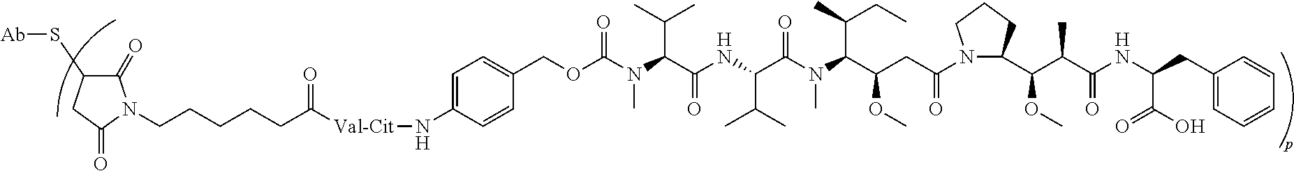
C(N(C(C(NC(C(N(C(C(CC(N1C(C(C(C(NC(CC2=CC=CC=C2)C(O)=O)=O)C)OC)CCC1)=O)OC)C(CC)C)C)=O)C(C)C)=O)C(C)C)C)(OCC1=CC=C(N[Val-Cit]C(CCCCCN2C(=O)C(S[Ab])CC2=O)=O)C=C1)=O
